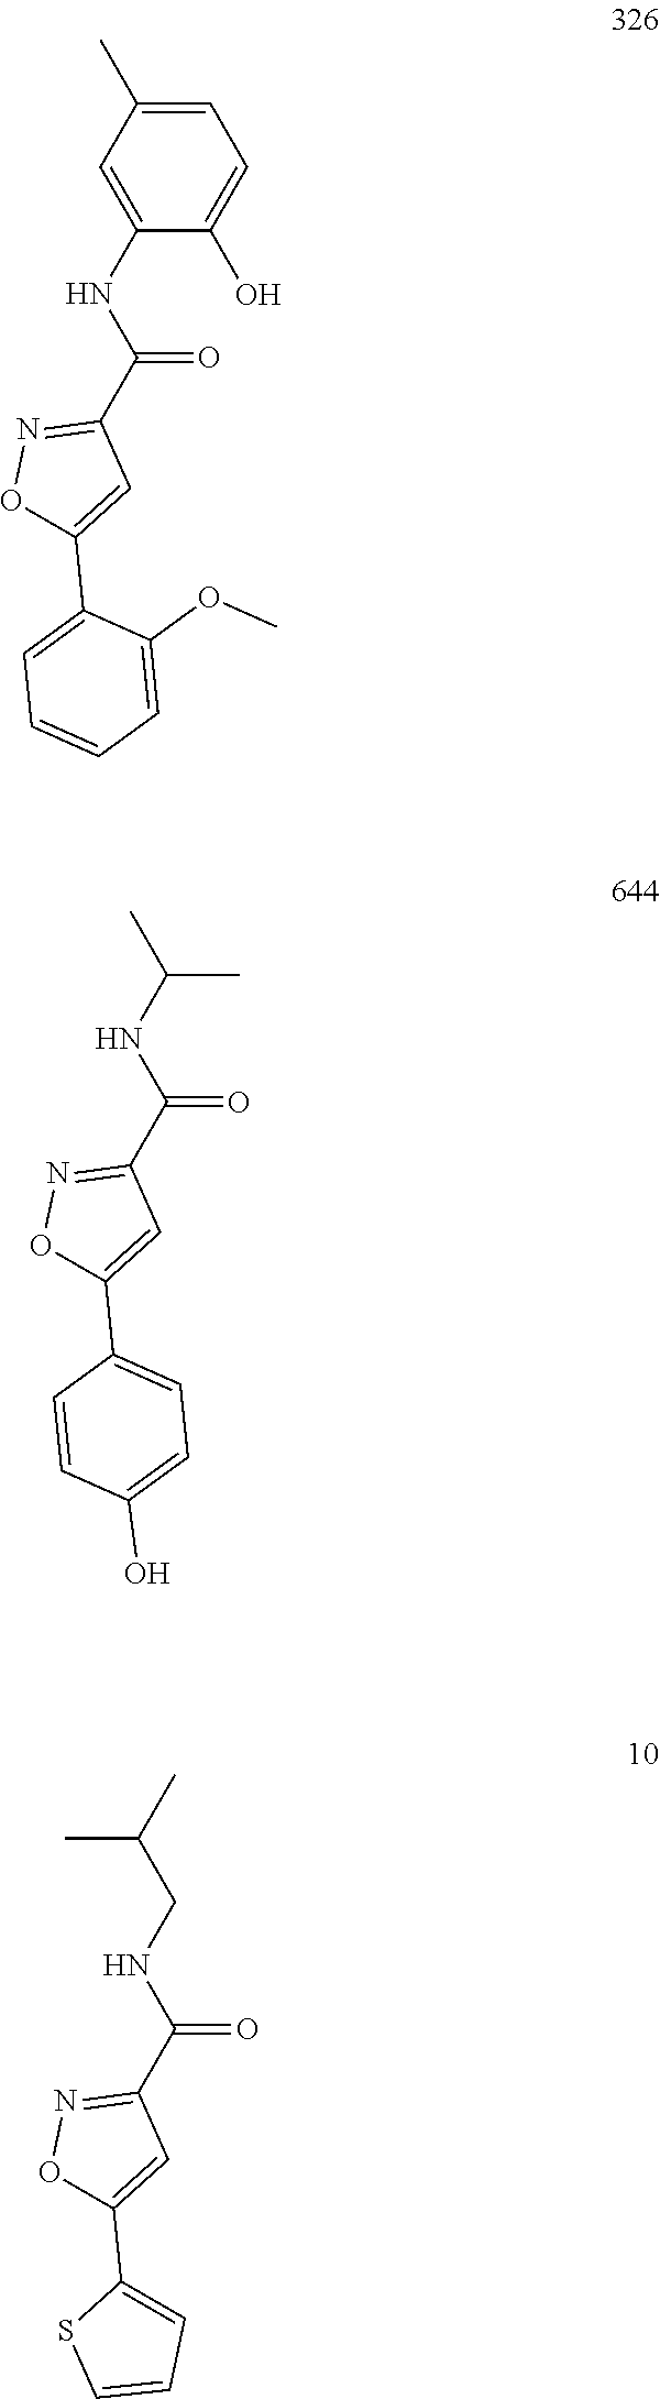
C1(NC(C2=NOC(C3=CC=CC=C3OC)=C2)=O)=CC(C)=CC=C1O.C(C)(NC(C1=NOC(C2=CC=C(O)C=C2)=C1)=O)C.C(NC(C1=NOC(C2=CC=CS2)=C1)=O)C(C)C
